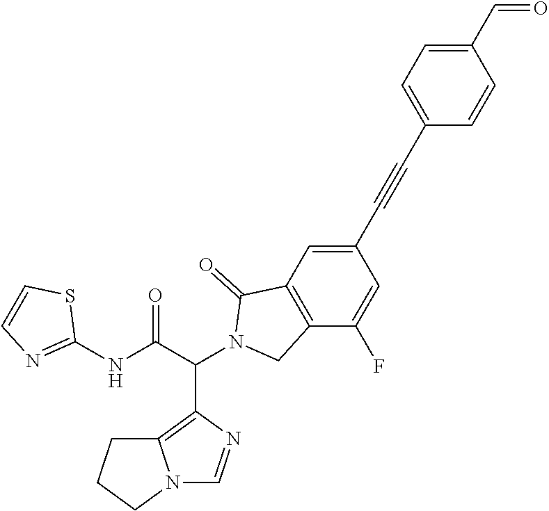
C12=C(C(C(NC3=NC=CS3)=O)N3CC4=C(C3=O)C=C(C#CC3=CC=C(C=O)C=C3)C=C4F)N=CN1CCC2
